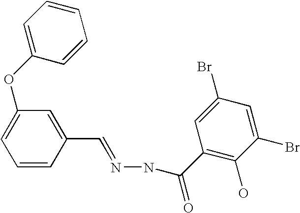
C1=C(OC2=CC=CC(C=NNC(C3=C(O)C(Br)=CC(Br)=C3)=O)=C2)C=CC=C1
